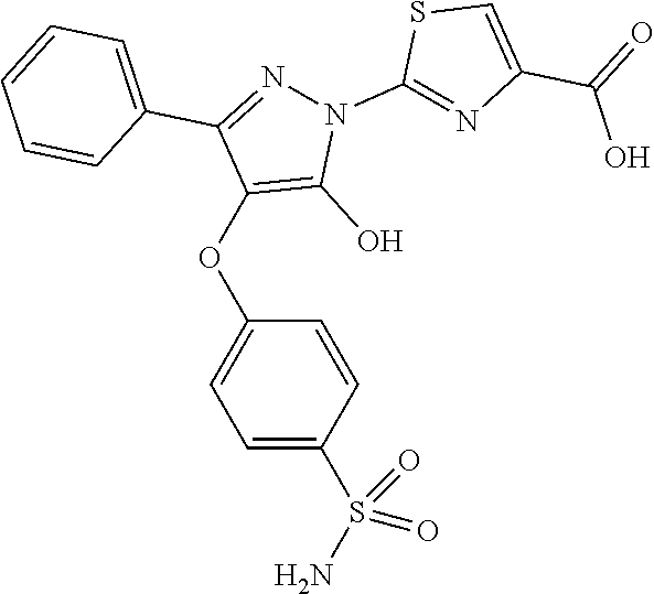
C1=C(S(N)(=O)=O)C=CC(OC2=C(O)N(C3=NC(C(O)=O)=CS3)N=C2C2=CC=CC=C2)=C1
